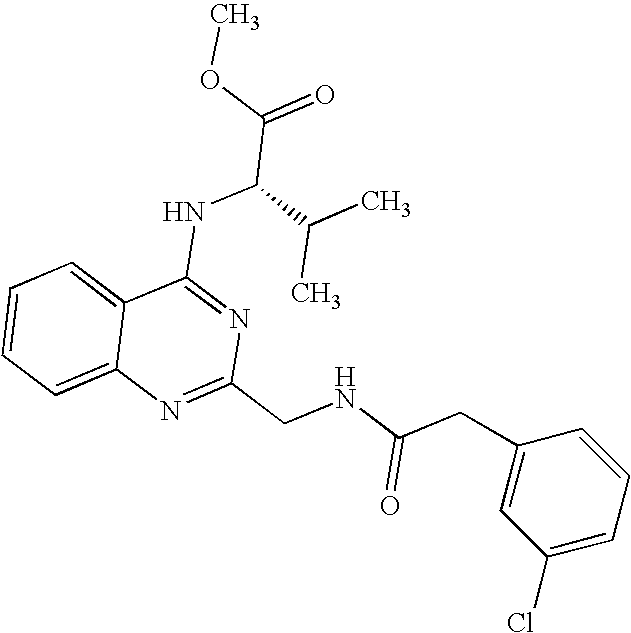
C12=CC=CC=C1N=C(CNC(CC1=CC(Cl)=CC=C1)=O)N=C2NC(C(=O)OC)C(C)C
